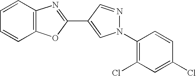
N1=CC(C2=NC3=C(O2)C=CC=C3)=CN1C1=C(Cl)C=C(Cl)C=C1
